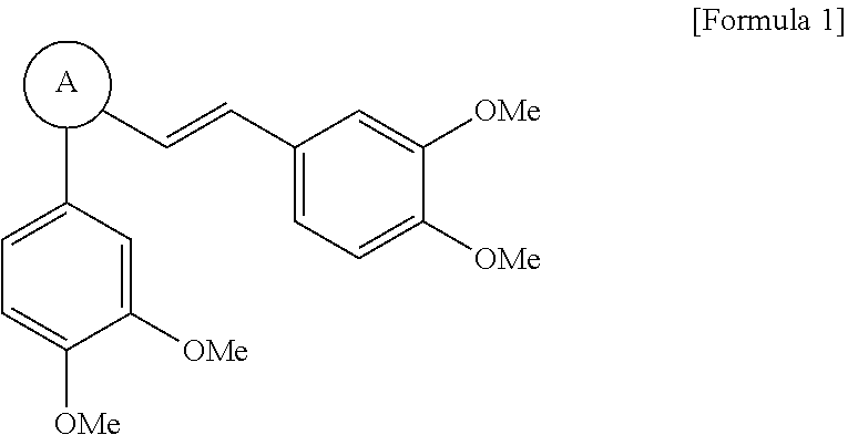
[A].CC=CC1=CC=C([OMe])C([OMe])=C1.CC1=CC=C([OMe])C([OMe])=C1
